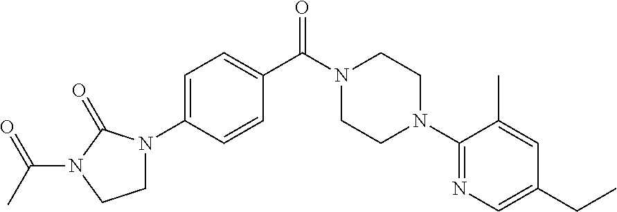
C1=C(N2CCN(C(C)=O)C2=O)C=CC(C(N2CCN(C3=NC=C(CC)C=C3C)CC2)=O)=C1
